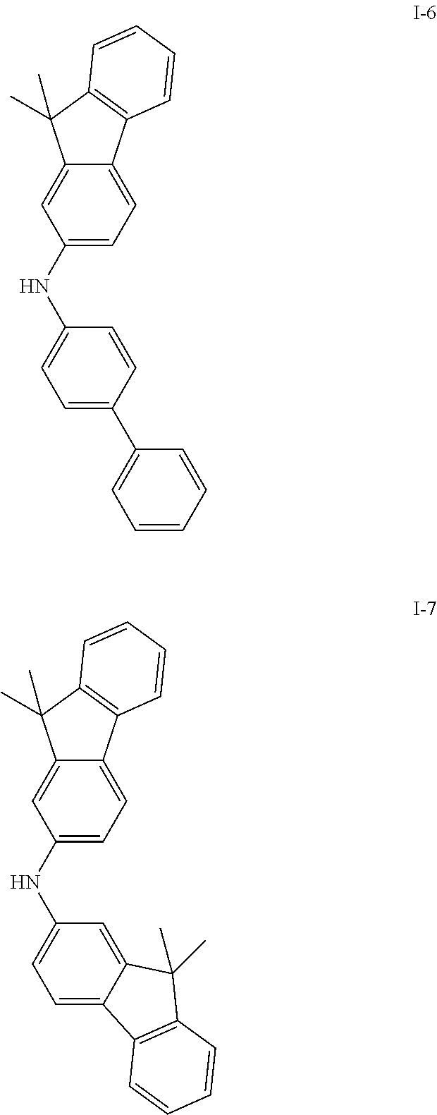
C12=CC(NC3=CC=C(C4=CC=CC=C4)C=C3)=CC=C1C1=C(C2(C)C)C=CC=C1.C12=CC(NC3=CC=C4C(=C3)C(C)(C)C3=C4C=CC=C3)=CC=C1C1=C(C2(C)C)C=CC=C1
